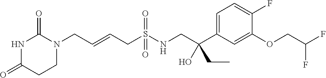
C(=CCS(NCC(C1=CC=C(F)C(OCC(F)F)=C1)(CC)O)(=O)=O)CN1C(=O)NC(=O)CC1
